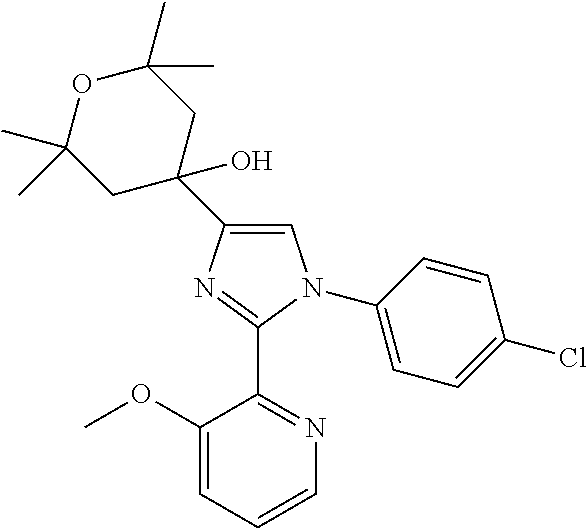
C1=C(C2(O)CC(C)(C)OC(C)(C)C2)N=C(C2=NC=CC=C2OC)N1C1=CC=C(Cl)C=C1
